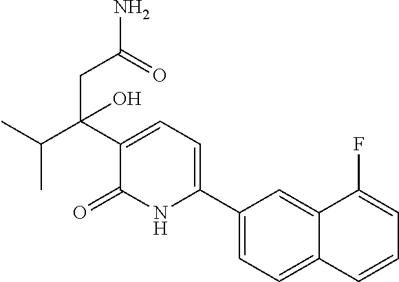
C12=CC(C3=CC=C(C(CC(=O)N)(C(C)C)O)C(=O)N3)=CC=C1C=CC=C2F
